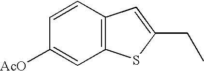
C1=CC2=C(C=C1[AcO])SC(CC)=C2
